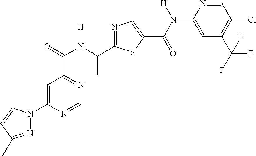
C1=C(N2N=C(C)C=C2)N=CN=C1C(N(C(C1=NC=C(C(=O)N(C2=CC(C(F)(F)F)=C(Cl)C=N2)[H])S1)C)[H])=O
